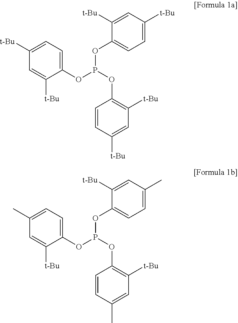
O(C1=CC=C([t-Bu])C=C1[t-Bu])P(OC1=C([t-Bu])C=C([t-Bu])C=C1)OC1=CC=C([t-Bu])C=C1[t-Bu].O(C1=CC=C(C)C=C1[t-Bu])P(OC1=C([t-Bu])C=C(C)C=C1)OC1=CC=C(C)C=C1[t-Bu]
